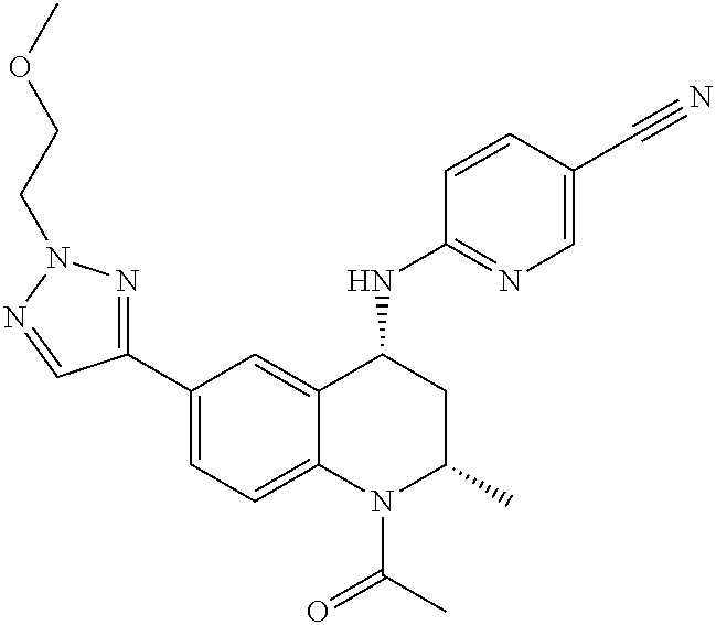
C1(C2=NN(CCOC)N=C2)=CC=C2C(=C1)C(NC1=NC=C(C#N)C=C1)CC(C)N2C(C)=O
